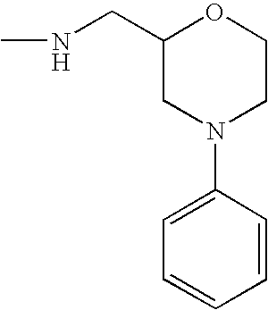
C(NC)C1CN(C2=CC=CC=C2)CCO1
